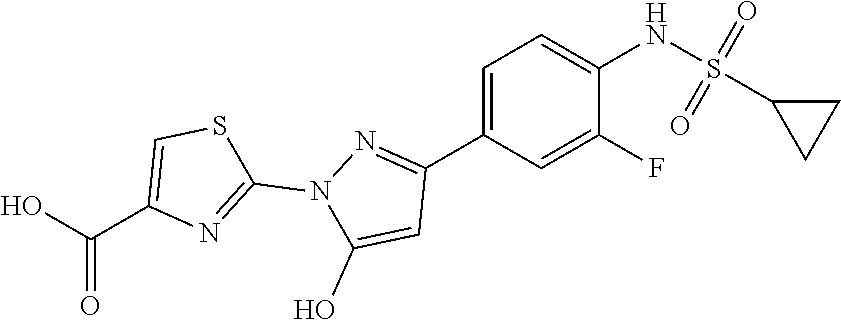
C1=C(C2=NN(C3=NC(C(=O)O)=CS3)C(O)=C2)C=C(F)C(NS(C2CC2)(=O)=O)=C1
